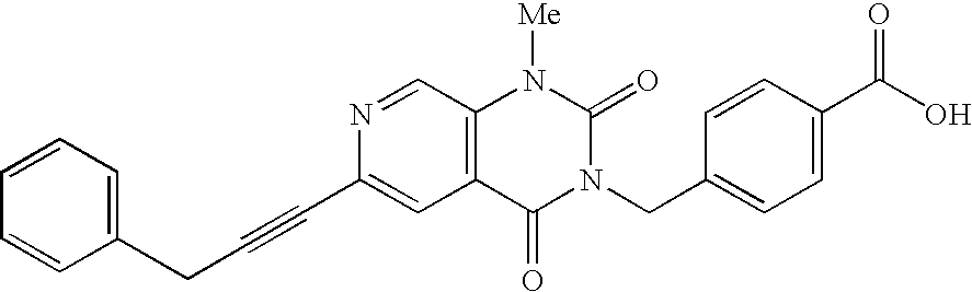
N1=CC2=C(C=C1C#CCC1=CC=CC=C1)C(=O)N(CC1=CC=C(C(O)=O)C=C1)C(=O)N2[Me]
